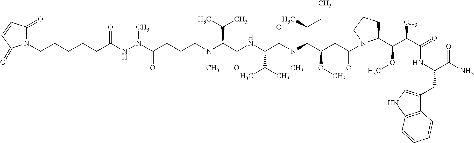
N(C(C(NC(C(N(C(C(CC(=O)N1C(C(C(C(=O)NC(CC2=CNC3=C2C=CC=C3)C(N)=O)C)OC)CCC1)OC)C(CC)C)C)=O)C(C)C)=O)C(C)C)(CCCC(N(NC(CCCCCN1C(=O)C=CC1=O)=O)C)=O)C
